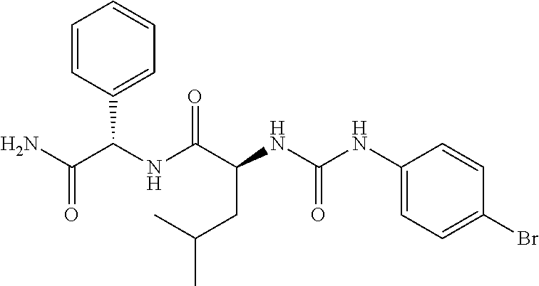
C(C)(CC(NC(=O)NC1=CC=C(Br)C=C1)C(NC(C(N)=O)C1=CC=CC=C1)=O)C
